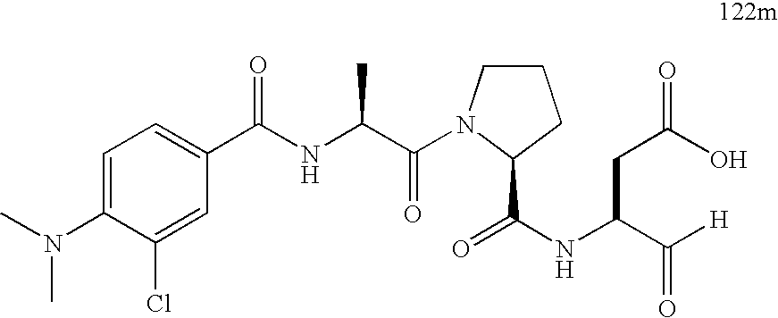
C1=C(N(C)C)C(Cl)=CC(C(NC(C(N2CCCC2C(=O)NC(C([H])=O)CC(O)=O)=O)C)=O)=C1
